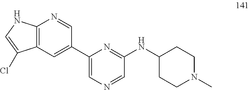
C12=C(NC=C1Cl)N=CC(C1=CN=CC(NC3CCN(C)CC3)=N1)=C2
